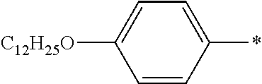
C1=CC(*)=CC=C1[C12H25O]
